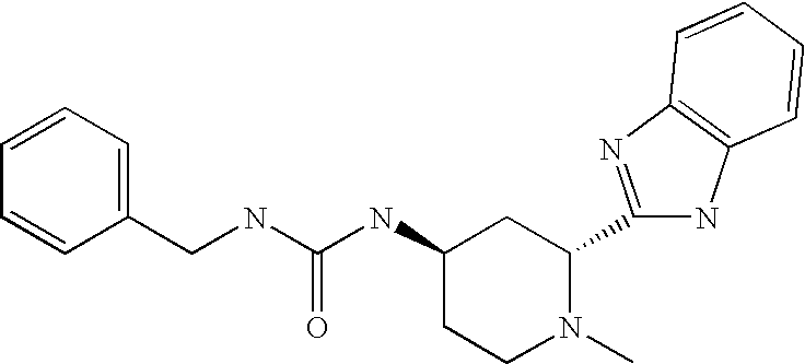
C(NC(NC1CCN(C)C(C2=NC3=C(N2)C=CC=C3)C1)=O)C1=CC=CC=C1
